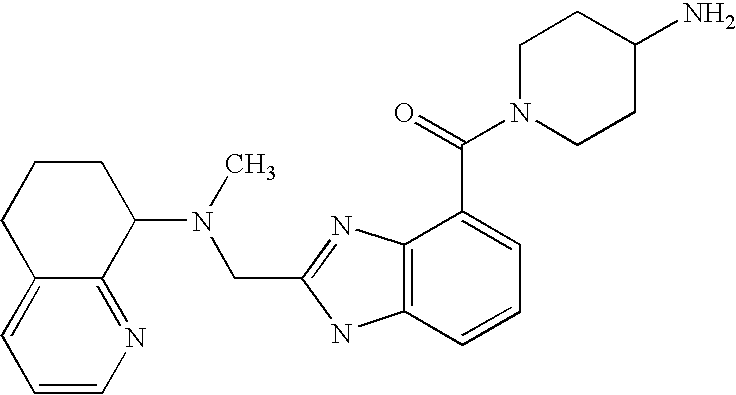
C12=CC=CN=C1C(N(C)CC1=NC3=C(N1)C=CC=C3C(=O)N1CCC(N)CC1)CCC2
